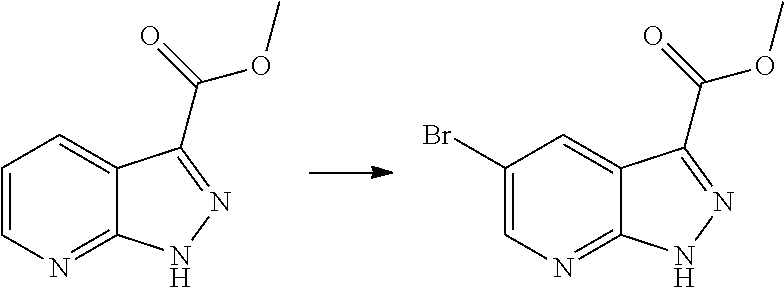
C12=NC=C(Br)C=C1C(C(OC)=O)=NN2.C12=NC=CC=C1C(C(OC)=O)=NN2
